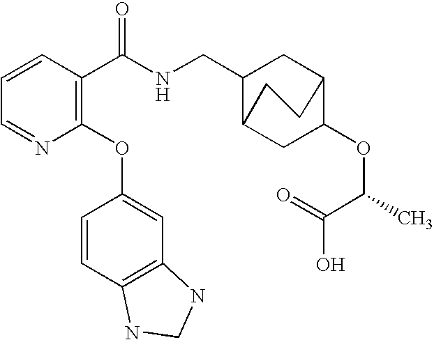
C1=CC(C(NCC2C3CC(OC(C(O)=O)C)C(C2)CC3)=O)=C(OC2=CC3=C(C=C2)NCN3)N=C1
